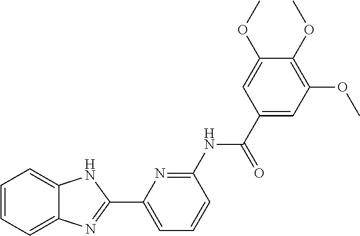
C1(NC(C2=CC(OC)=C(OC)C(OC)=C2)=O)=NC(C2=NC3=CC=CC=C3N2)=CC=C1
